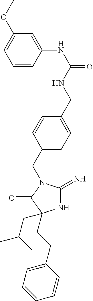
N1C(=N)N(CC2=CC=C(CNC(NC3=CC(OC)=CC=C3)=O)C=C2)C(=O)C1(CCC1=CC=CC=C1)CC(C)C
